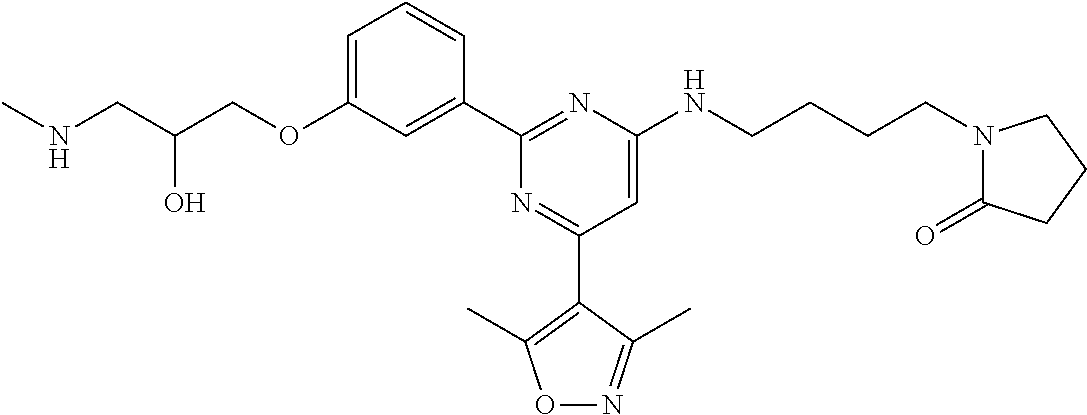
C1=C(OCC(CNC)O)C=C(C2=NC(NCCCCN3C(=O)CCC3)=CC(C3=C(C)ON=C3C)=N2)C=C1
